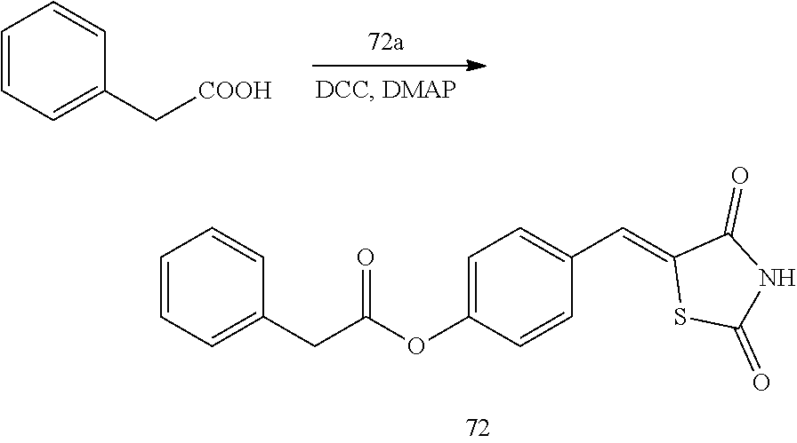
C1(C[COOH])=CC=CC=C1.C1=CC(OC(CC2=CC=CC=C2)=O)=CC=C1C=C1SC(=O)NC1=O
